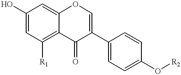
C1(O)=CC([R1])=C2C(=C1)OC=C(C1=CC=C(O[R2])C=C1)C2=O
